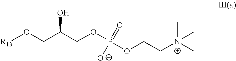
[R13]OCC(COP(OCC[N+](C)(C)C)([O-])=O)O
